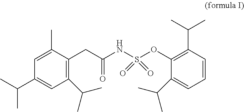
C1=C(C)C(CC(NS(OC2=C(C(C)C)C=CC=C2C(C)C)(=O)=O)=O)=C(C(C)C)C=C1C(C)C
